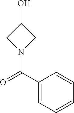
C1N(C(C2=CC=CC=C2)=O)CC1O
